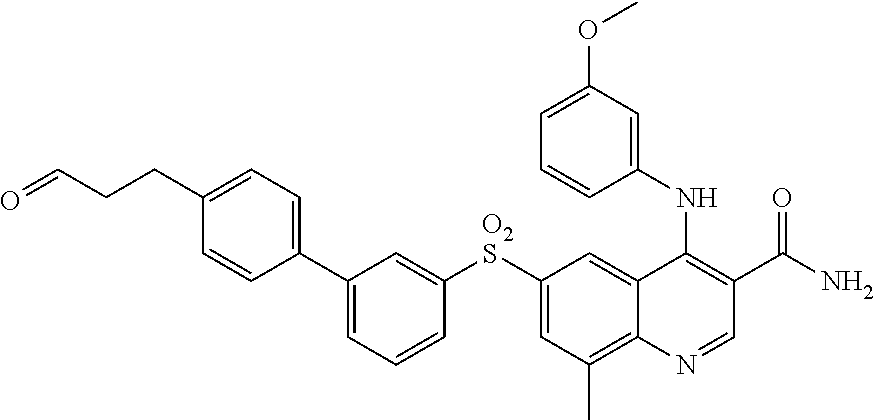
C1(C2=CC=CC([O2S]C3=CC(C)=C4C(=C3)C(NC3=CC(OC)=CC=C3)=C(C(N)=O)C=N4)=C2)=CC=C(CCC=O)C=C1
